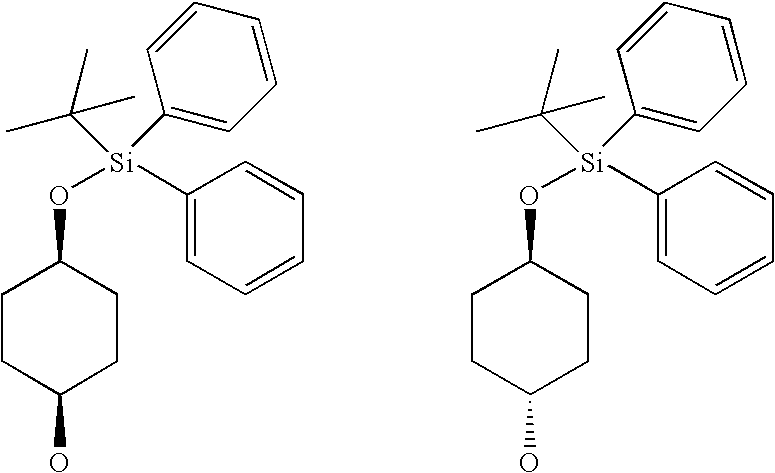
C1CC(O)CCC1O[Si](C1=CC=CC=C1)(C(C)(C)C)C1=CC=CC=C1.C1CC(O)CCC1O[Si](C1=CC=CC=C1)(C(C)(C)C)C1=CC=CC=C1
